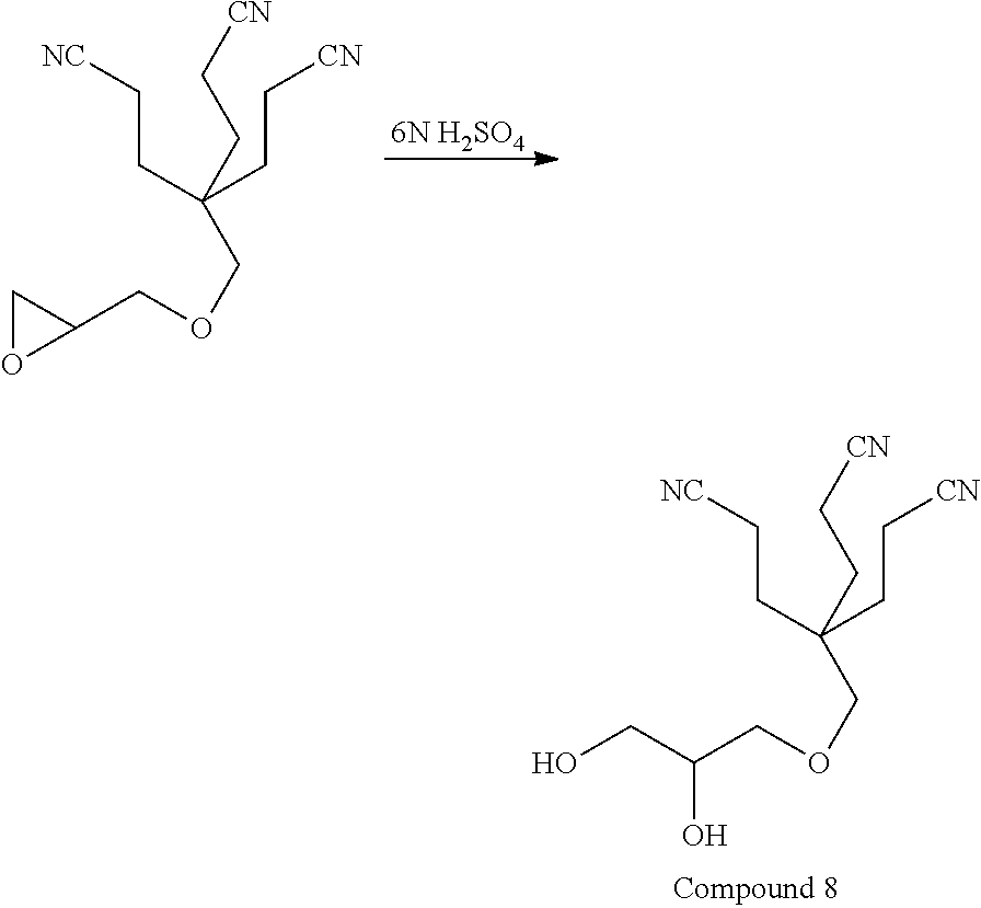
[NC]CCC(CC[CN])(CC[CN])COCC1CO1.[6N H2SO4].[NC]CCC(CC[CN])(CC[CN])COCC(O)CO
